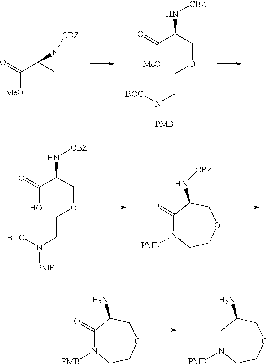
C([MeO])(=O)C1N([CBZ])C1.C([MeO])(C(COCCN([PMB])[BOC])N[CBZ])=O.C(O)(C(COCCN([PMB])[BOC])N[CBZ])=O.C1(=O)N([PMB])CCOCC1N[CBZ].C1(=O)N([PMB])CCOCC1N.C1N([PMB])CCOCC1N
